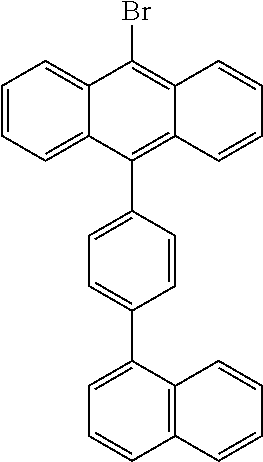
C1=CC=C2C(=C1)C(Br)=C1C(=C2C2=CC=C(C3=CC=CC4=C3C=CC=C4)C=C2)C=CC=C1
